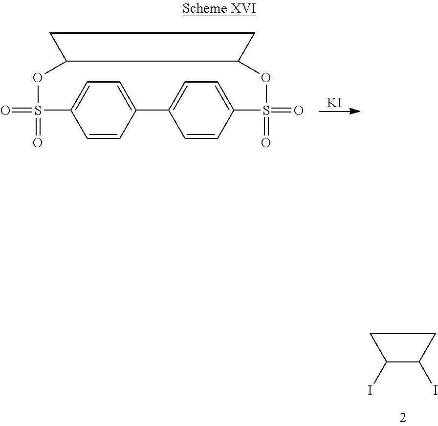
[KI].C1=CC2=CC=C1S(=O)(=O)OC1C(OS(=O)(=O)C3=CC=C2C=C3)CC1.C1(I)C(I)CC1
